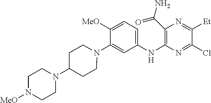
C1([MeO])=CC=C(NC2=C(C(N)=O)N=C([Et])C(Cl)=N2)C=C1N1CCC(N2CCN([MeO])CC2)CC1
